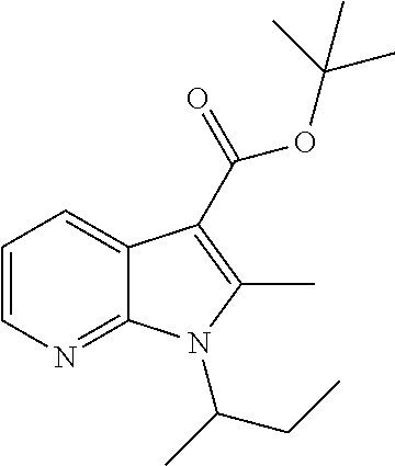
C1=CN=C2C(=C1)C(C(=O)OC(C)(C)C)=C(C)N2C(C)CC
